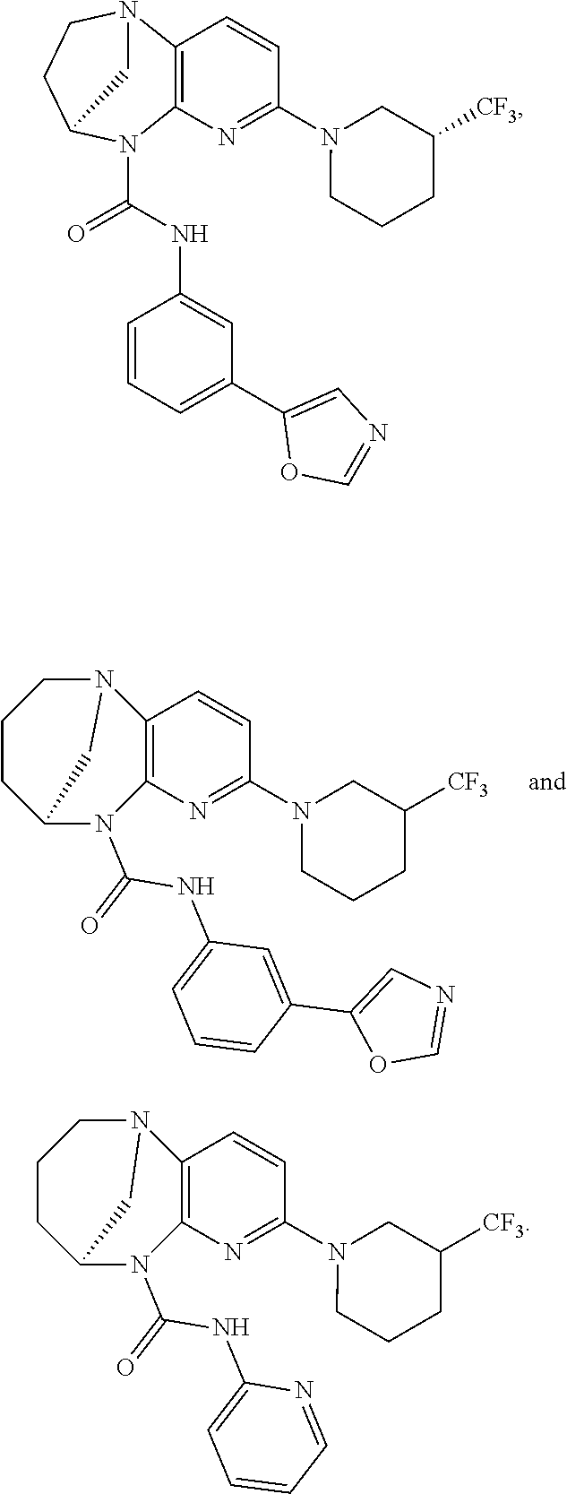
C12=C(N=C(N3CCCC([CF3])C3)C=C1)N(C(=O)NC1=CC=CC(C3=CN=CO3)=C1)C1CCCN2C1.C12=C(N=C(N3CCCC([CF3])C3)C=C1)N(C(NC1=CC(C3=CN=CO3)=CC=C1)=O)C1CCN2C1.C12=C(N=C(N3CCCC([CF3])C3)C=C1)N(C(=O)NC1=CC=CC=N1)C1CCCN2C1
